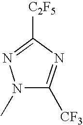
N1(C)C([CF3])=NC([C2F5])=N1
